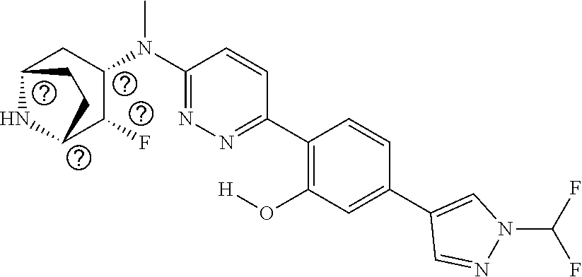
C1(N(C2CC3NC(C2F)CC3)C)=NN=C(C2=C(O[H])C=C(C3=CN(C(F)F)N=C3)C=C2)C=C1
